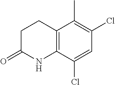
C1CC(=O)NC2=C1C(C)=C(Cl)C=C2Cl
